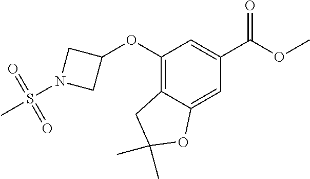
S(N1CC(OC2=C3C(=CC(C(OC)=O)=C2)OC(C)(C)C3)C1)(C)(=O)=O
